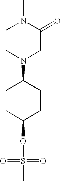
C1CN(C2CCC(OS(C)(=O)=O)CC2)CC(=O)N1C
